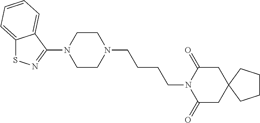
C1CN(C2=NSC3=CC=CC=C23)CCN1CCCCN1C(=O)CC2(CC1=O)CCCC2
